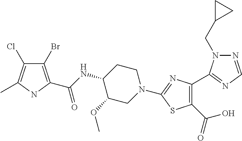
C1(Br)=C(C(NC2C(OC)CN(C3=NC(C4=NC=NN4CC4CC4)=C(C(O)=O)S3)CC2)=O)NC(C)=C1Cl
